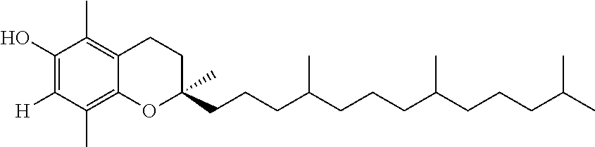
C1(O)=C([H])C(C)=C2C(=C1C)CCC(CCCC(CCCC(CCCC(C)C)C)C)(C)O2
